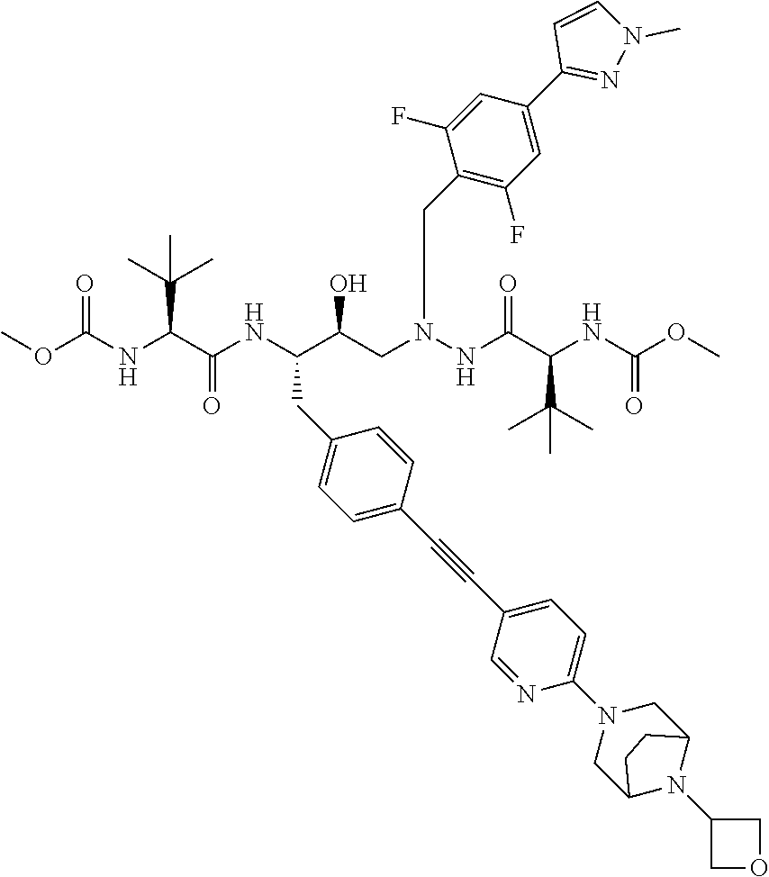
C1(CC(C(CN(NC(C(NC(OC)=O)C(C)(C)C)=O)CC2=C(F)C=C(C3=NN(C)C=C3)C=C2F)O)NC(C(NC(OC)=O)C(C)(C)C)=O)=CC=C(C#CC2=CC=C(N3CC4CCC(C3)N4C3COC3)N=C2)C=C1
